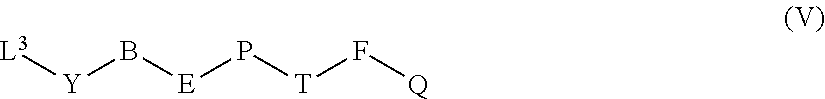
[L3][Y]B[E]P[T]F[Q]
